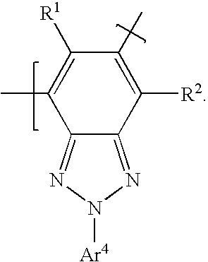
C12=NN([Ar4])N=C1C([R2])=C(C)C([R1])=C2C
